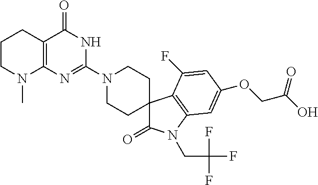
C1CN(C)C2=C(C1)C(=O)NC(N1CCC3(CC1)C(=O)N(CC(F)(F)F)C1=C3C(F)=CC(OCC(O)=O)=C1)=N2
